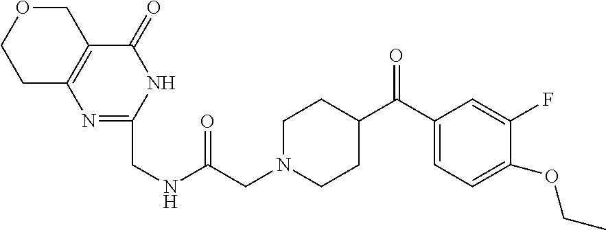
C1(C(C2CCN(CC(NCC3=NC4=C(C(=O)N3)COCC4)=O)CC2)=O)=CC=C(OCC)C(F)=C1
